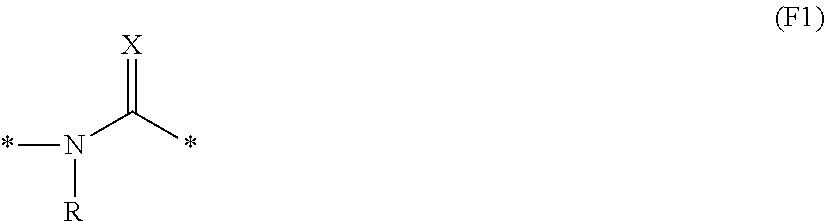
[X]=C(*)N(*)[R]
